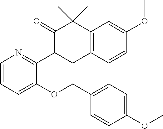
C1(=O)C(C2=NC=CC=C2OCC2=CC=C(OC)C=C2)CC2=C(C1(C)C)C=C(OC)C=C2
